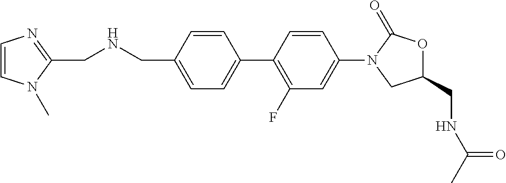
C1(CNC(=O)C)OC(=O)N(C2=CC(F)=C(C3=CC=C(CNCC4=NC=CN4C)C=C3)C=C2)C1
